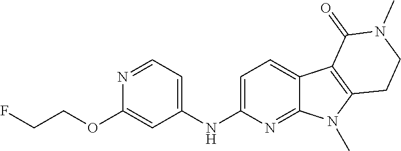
C1(NC2=CC=NC(OCCF)=C2)=CC=C2C(=N1)N(C)C1=C2C(=O)N(C)CC1
